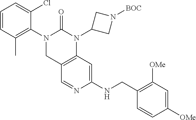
C1C2=C(N(C3CN([BOC])C3)C(=O)N1C1=C(C)C=CC=C1Cl)C=C(NCC1=C([OMe])C=C([OMe])C=C1)N=C2
